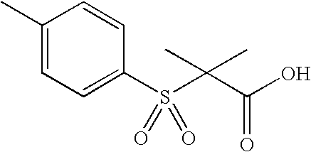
C1(C)=CC=C(S(=O)(=O)C(C(O)=O)(C)C)C=C1
